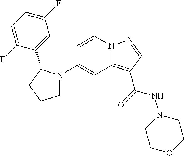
C1(N2CCCC2C2=CC(F)=CC=C2F)=CC2=C(C(=O)NN3CCOCC3)C=NN2C=C1
